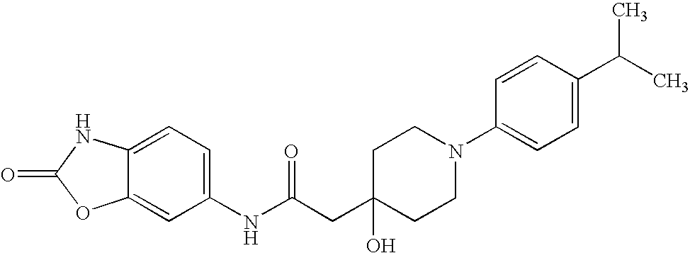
C1(NC(CC2(O)CCN(C3=CC=C(C(C)C)C=C3)CC2)=O)=CC=C2C(=C1)OC(=O)N2
